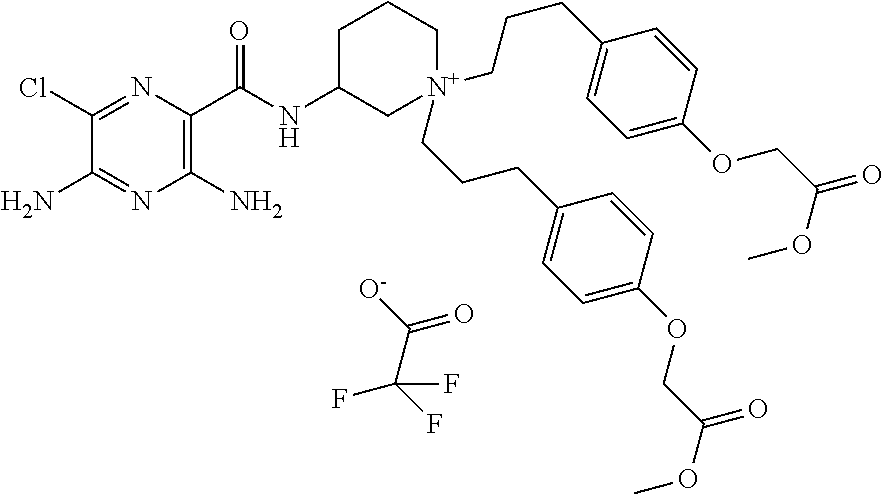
C1C(NC(C2=C(N)N=C(N)C(Cl)=N2)=O)C[N+](CCCC2=CC=C(OCC(OC)=O)C=C2)(CCCC2=CC=C(OCC(OC)=O)C=C2)CC1.[O-]C(C(F)(F)F)=O
